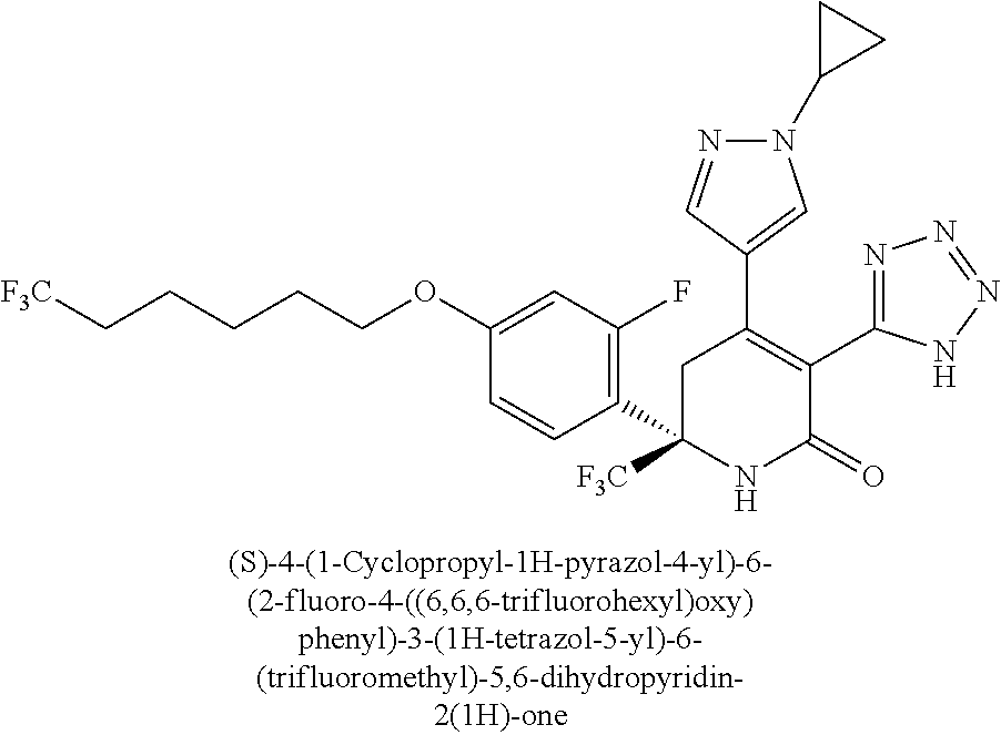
C1(C2=C(C3=NN=NN3)C(=O)NC(C3=C(F)C=C(OCCCCC[F3C])C=C3)([F3C])C2)=CN(C2CC2)N=C1
